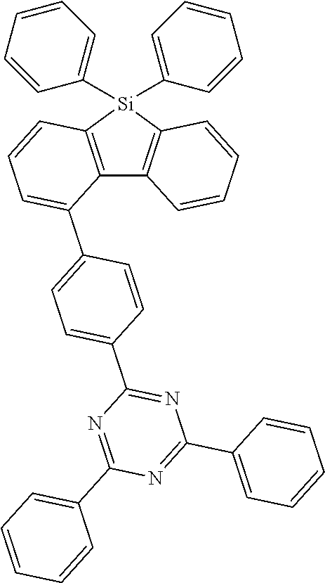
C12=C([Si](C3=CC=CC=C3)(C3=CC=CC=C3)C3=C1C(C1=CC=C(C4=NC(C5=CC=CC=C5)=NC(C5=CC=CC=C5)=N4)C=C1)=CC=C3)C=CC=C2
